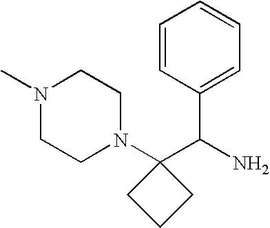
N1(C)CCN(C2(C(N)C3=CC=CC=C3)CCC2)CC1
